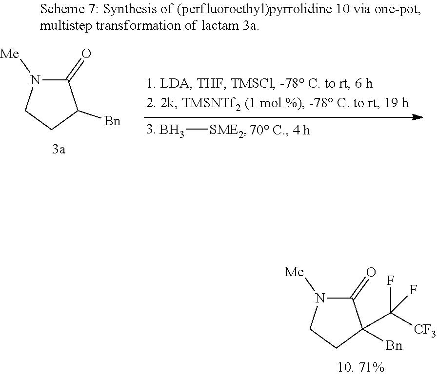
C1(=O)N([Me])CCC1([Bn])C([CF3])(F)F.C1(=O)N([Me])CCC1[Bn].B[SME2]
